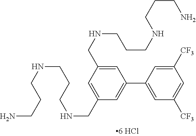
C(CNCCCNCC1=CC(CNCCCNCCCN)=CC(C2=CC([CF3])=CC([CF3])=C2)=C1)CN
